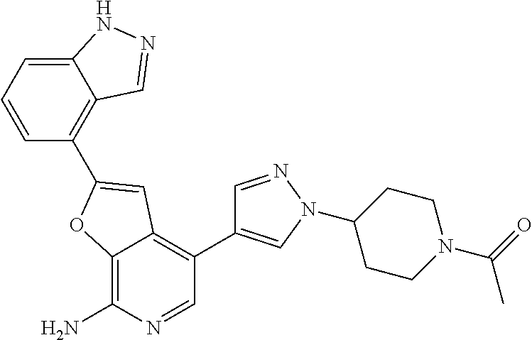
C12=C(N)N=CC(C3=CN(C4CCN(C(C)=O)CC4)N=C3)=C1C=C(C1=C3C(=CC=C1)NN=C3)O2
